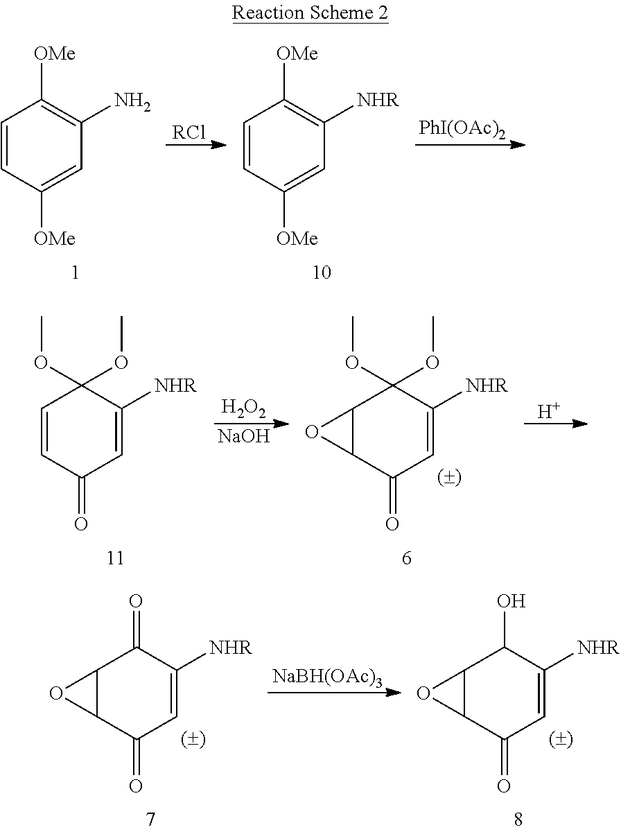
C12C(C(=O)C=C([NHR])C1=O)O2.[NaBH(OAc)3].C12C(C(=O)C=C([NHR])C1O)O2.C1=CC([OMe])=CC(N)=C1[OMe].[RCl].C1=CC([OMe])=CC([NHR])=C1[OMe].[PhI(OAc)2].[H2O2].[NaOH].C1=CC(=O)C=C([NHR])C1(OC)OC.C12C(C(=O)C=C([NHR])C1(OC)OC)O2.[H]
